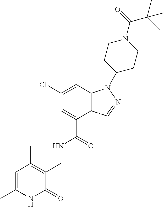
C12=C(C=C(Cl)C=C1C(=O)NCC1=C(C)C=C(C)NC1=O)N(C1CCN(C(=O)C(C)(C)C)CC1)N=C2
